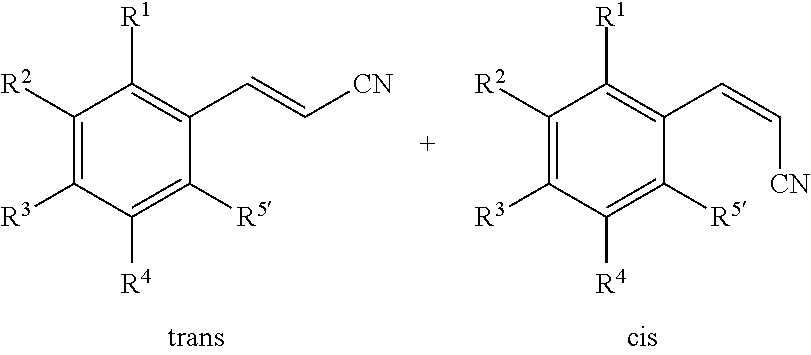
C1([R2])=C([R3])C([R4])=C([R5])C(C=C[CN])=C1[R1].C1([R2])=C([R3])C([R4])=C([R5])C(C=C[CN])=C1[R1]
